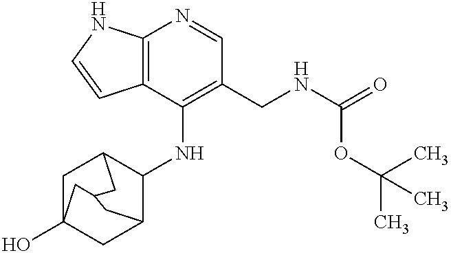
C12=C(C(NC3C4CC5(O)CC3CC(C5)C4)=C(CNC(=O)OC(C)(C)C)C=N1)C=CN2
